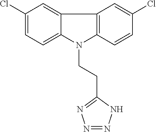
C1(Cl)=CC=C2C(=C1)C1=C(N2CCC2=NN=NN2)C=CC(Cl)=C1
